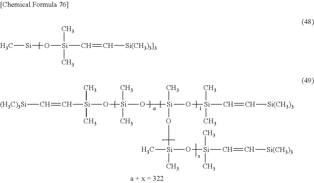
C[Si]O[Si](C=C[Si(CH3)3]3])(C)C.[(H3C)3Si]C=C[Si](O[Si](O[Si](O[Si](C=C[Si(CH3)3])(C)C)(C)O[Si](C)(C)O[Si](C=C[Si(CH3)3])(C)C)(C)C)(C)C
